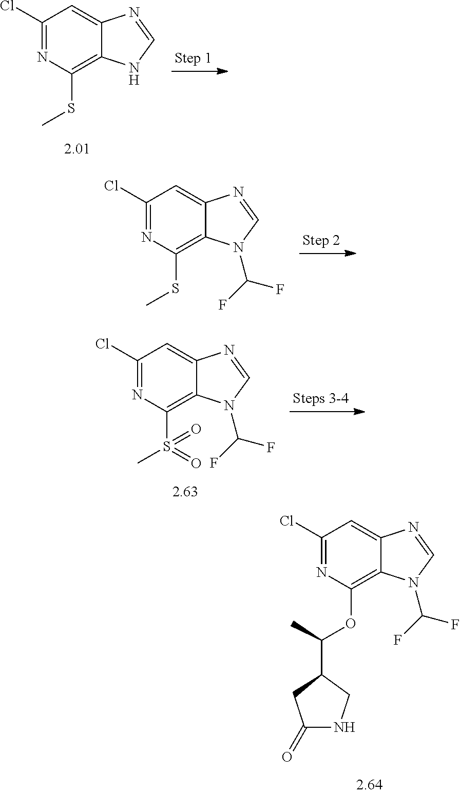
C1(Cl)=NC(SC)=C2C(=C1)N=CN2.C1(Cl)=NC(SC)=C2C(=C1)N=CN2C(F)F.C1(Cl)=NC(S(C)(=O)=O)=C2C(=C1)N=CN2C(F)F.C1(Cl)=NC(OC(C)C2CNC(=O)C2)=C2C(=C1)N=CN2C(F)F
